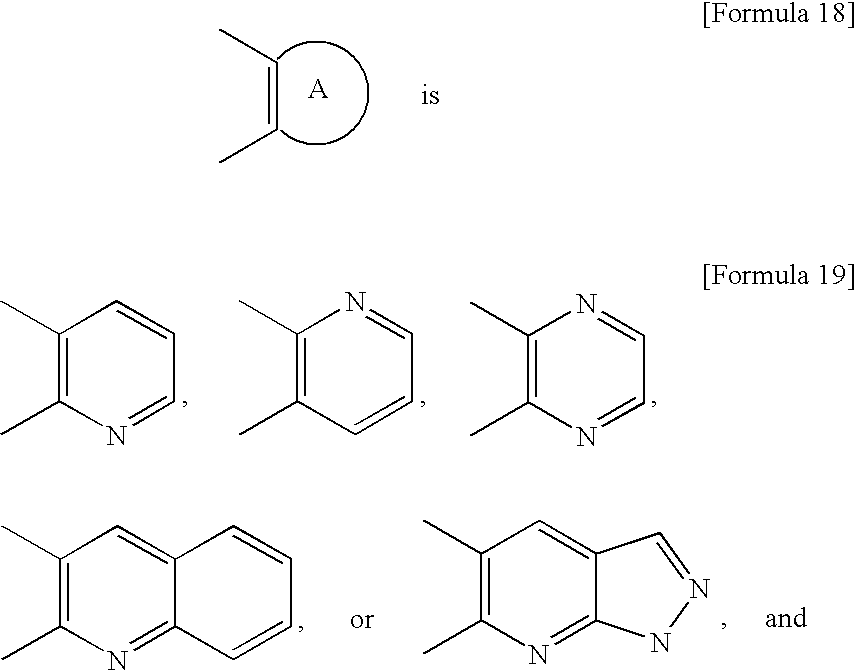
C(=CC)C.C1(C)=C(C)N=CC=C1.C1(C)=C(C)C=CC=N1.C1(C)=C(C)N=CC=N1.C1(C)=C(C)N=C2C(=C1)C=CC=C2.C1(C)=C(C)N=C2C(=C1)C=NN2
